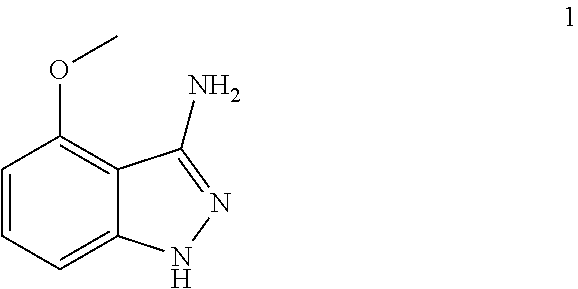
C1=CC=C2C(=C1OC)C(N)=NN2
